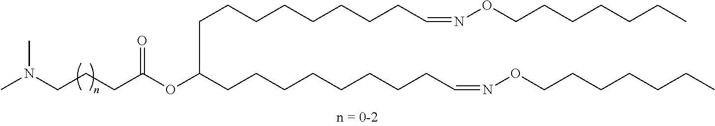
CN(CCCC(OC(CCCCCCCCC=NOCCCCCCC)CCCCCCCCC=NOCCCCCCC)=O)C
